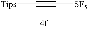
[Tips]C#C[SF5]
